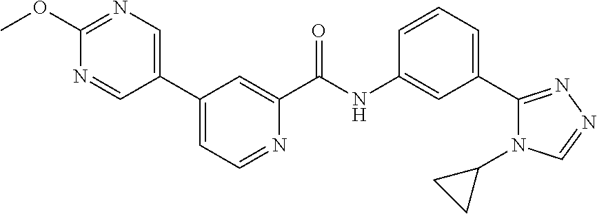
C1(C2=CN=C(OC)N=C2)=CC=NC(C(NC2=CC(C3=NN=CN3C3CC3)=CC=C2)=O)=C1
